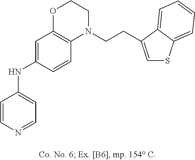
C1=CN=CC=C1NC1=CC2=C(C=C1)N(CCC1=CSC3=CC=CC=C31)CCO2
